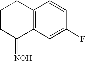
C1CC(=[NOH])C2=C(C1)C=CC(F)=C2
